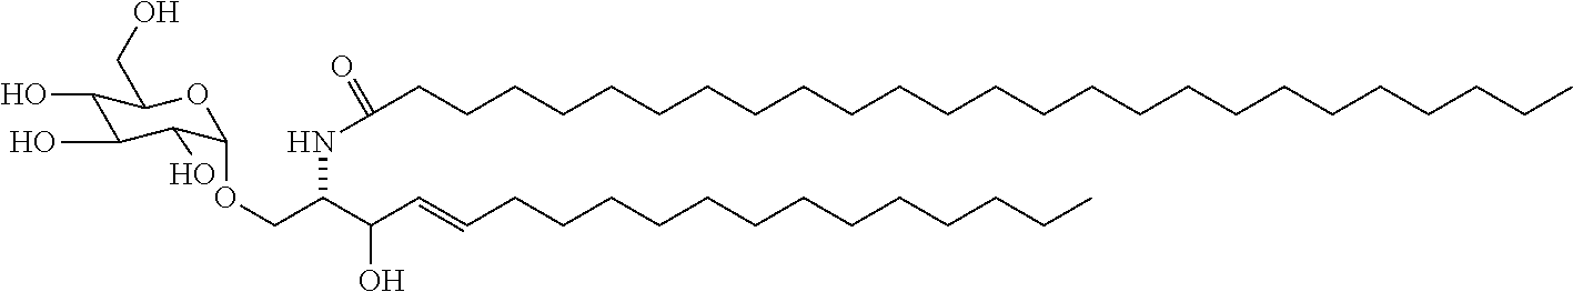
C1(O)C(O)C(O)C(OCC(C(O)C=CCCCCCCCCCCCCC)NC(=O)CCCCCCCCCCCCCCCCCCCCCCCCC)OC1CO
